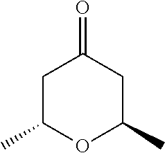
C1C(C)OC(C)CC1=O
